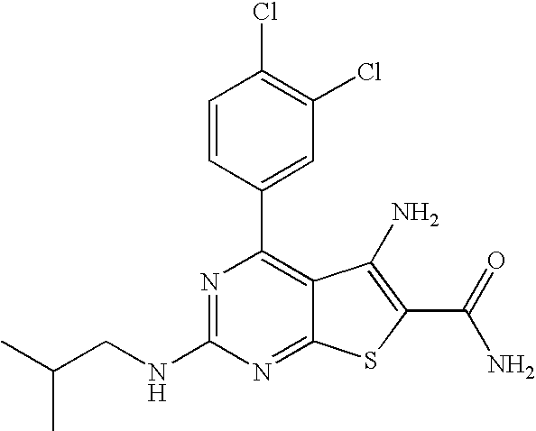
C1=CC(C2=C3C(=NC(NCC(C)C)=N2)SC(C(N)=O)=C3N)=CC(Cl)=C1Cl
